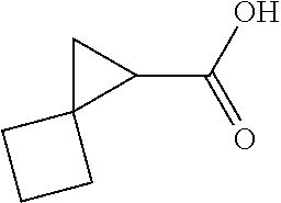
C1(C(O)=O)CC12CCC2
